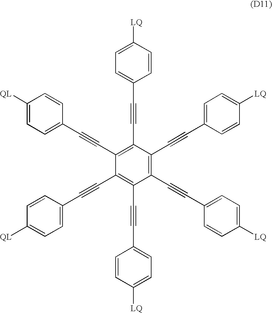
[LQ]C1=CC=C(C#CC2=C(C#CC3=CC=C([QL])C=C3)C(C#CC3=CC=C([QL])C=C3)=C(C#CC3=CC=C([LQ])C=C3)C(C#CC3=CC=C([LQ])C=C3)=C2C#CC2=CC=C([LQ])C=C2)C=C1
